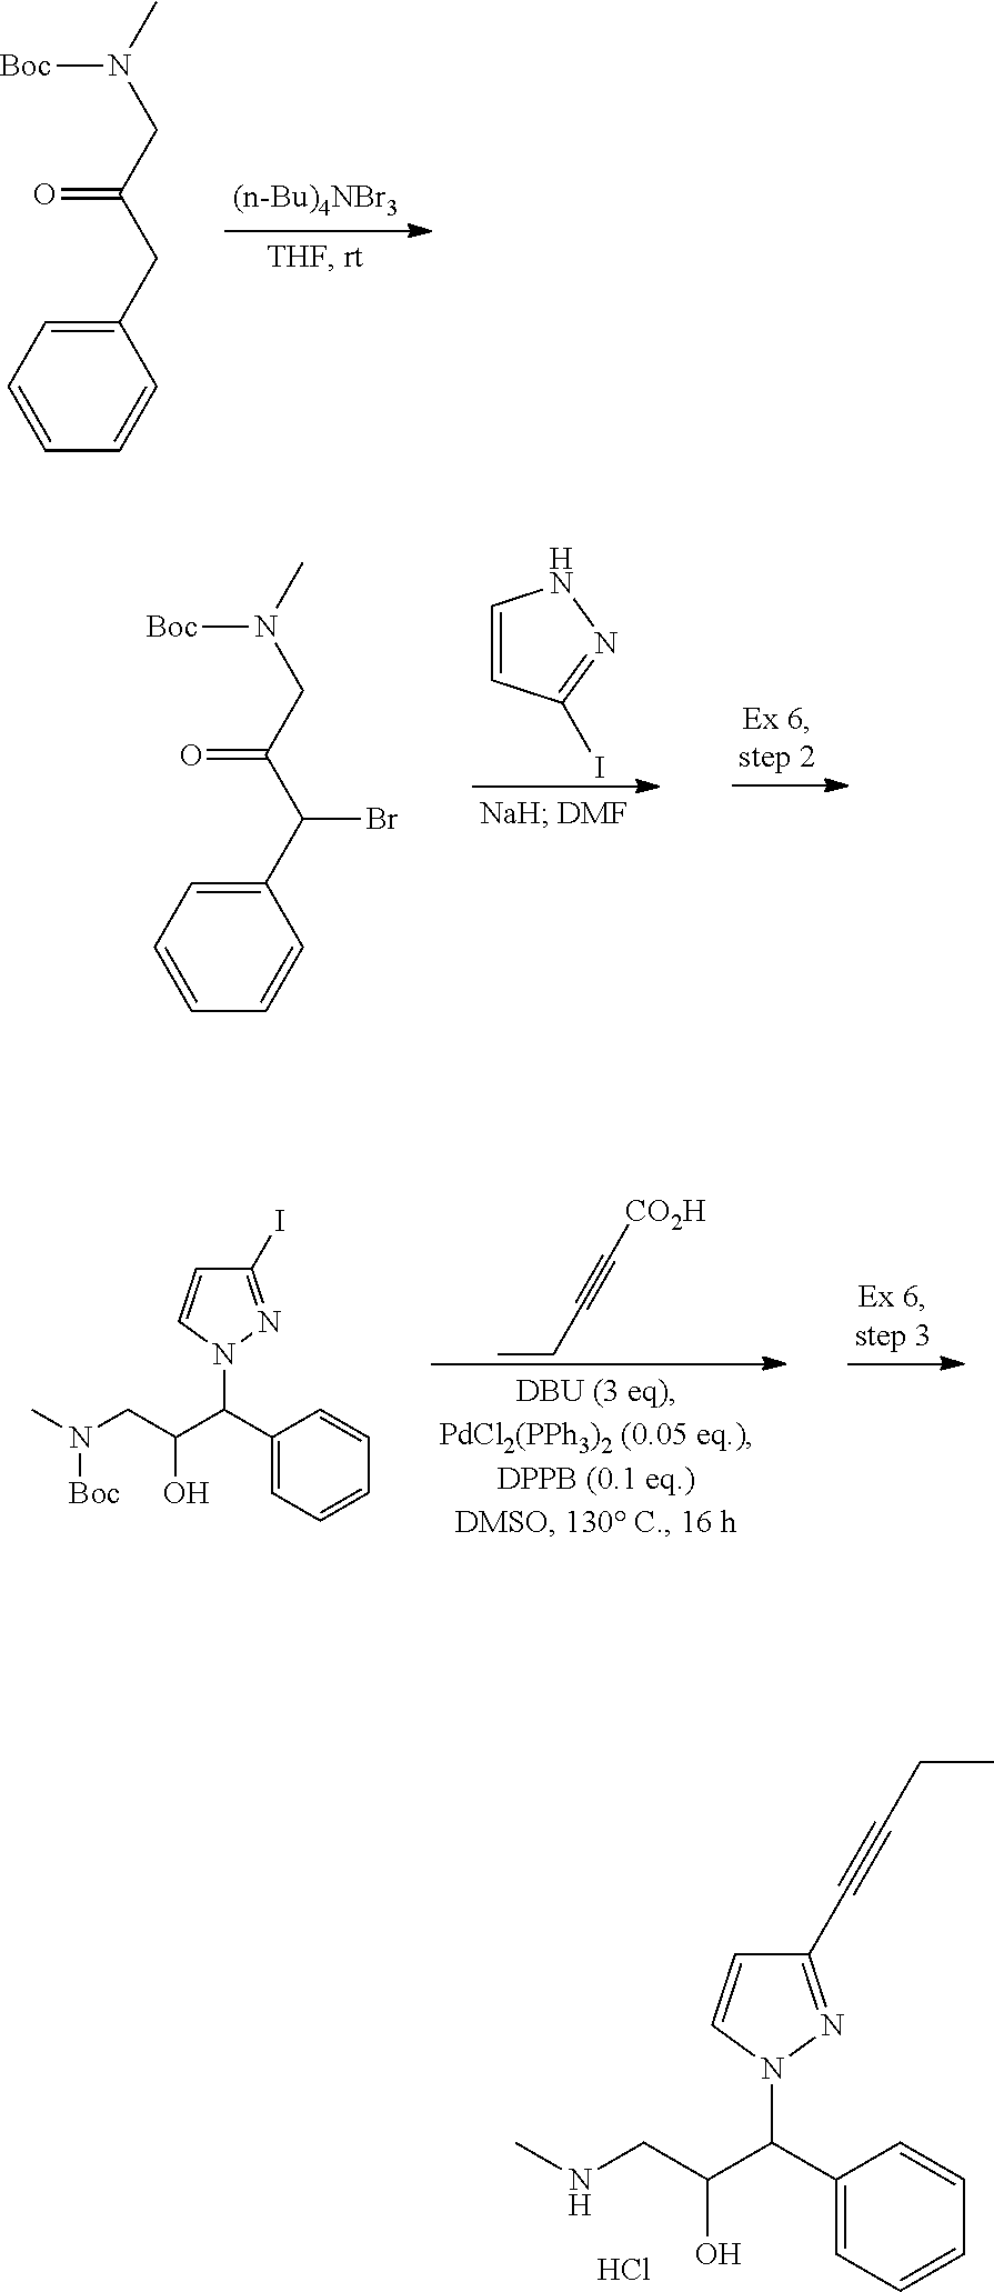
C1(CC(CN(C)[Boc])=O)=CC=CC=C1.C1=CC(I)=NN1.C1(C(C(CN(C)[Boc])=O)Br)=CC=CC=C1.C1(C(C(CNC)O)N2N=C(C#CCC)C=C2)=CC=CC=C1.Cl.CCC#C[CO2H].C1(C(C(CN(C)[Boc])O)N2N=C(I)C=C2)=CC=CC=C1
